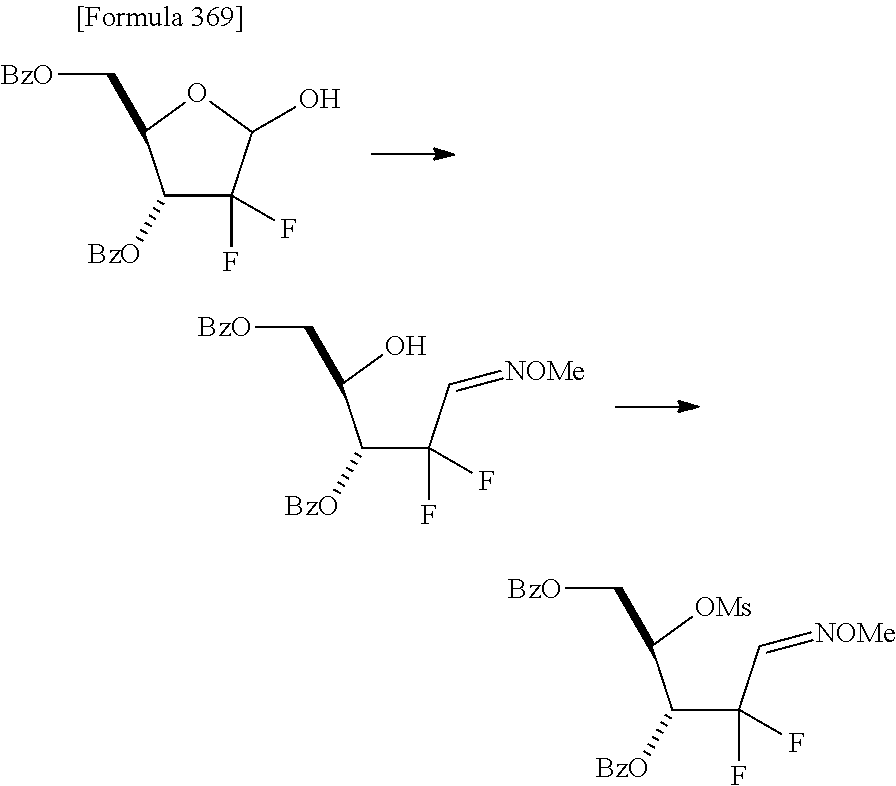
C(C1C([BzO])C(F)(F)C(O)O1)[BzO].C(C(C([BzO])C(F)(F)C=[NOMe])O)[BzO].C(C(C([BzO])C(F)(F)C=[NOMe])[OMs])[BzO]
